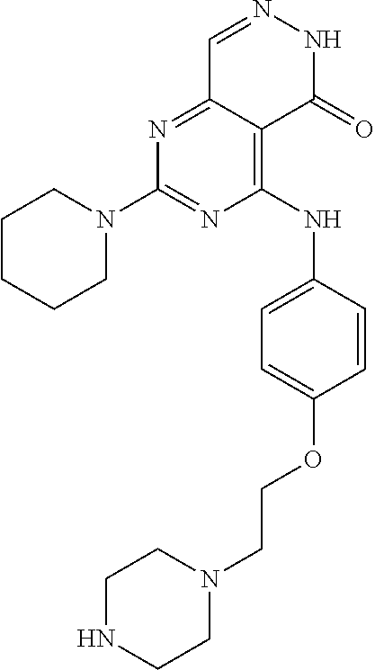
N1=C(N2CCCCC2)N=C2C(=C1NC1=CC=C(OCCN3CCNCC3)C=C1)C(=O)NN=C2
